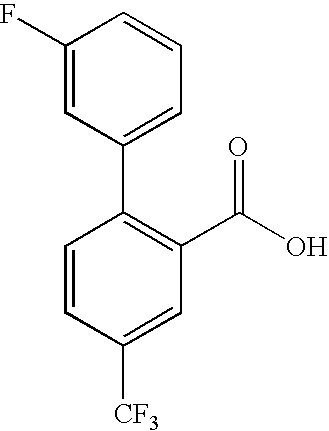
C1(F)=CC(C2=C(C(O)=O)C=C([CF3])C=C2)=CC=C1
